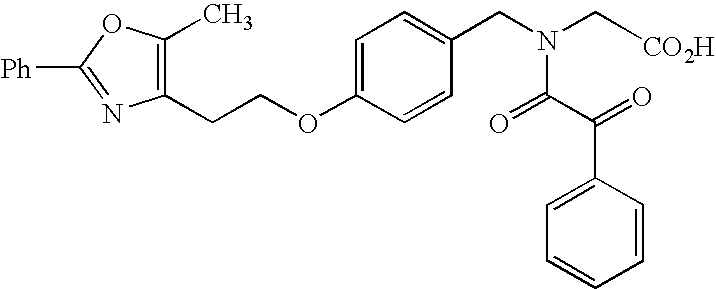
[Ph]C1=NC(CCOC2=CC=C(CN(C[CO2H])C(C(C3=CC=CC=C3)=O)=O)C=C2)=C(C)O1
